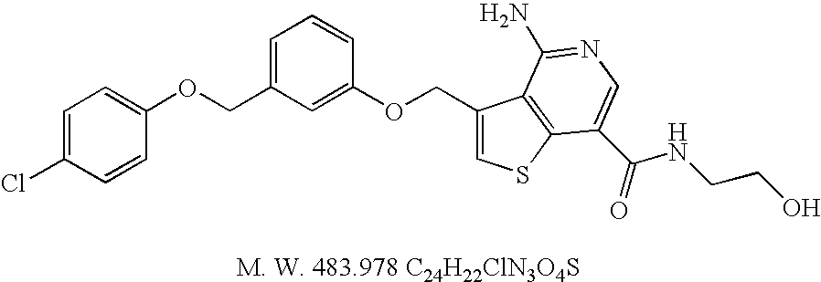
C1=C(Cl)C=CC(OCC2=CC=CC(OCC3=CSC4=C3C(N)=NC=C4C(NCCO)=O)=C2)=C1
